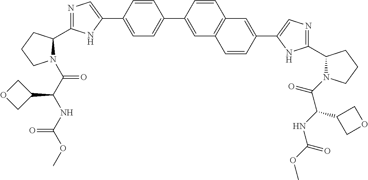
C1=C(C2=CN=C(C3N(C(C(NC(OC)=O)C4COC4)=O)CCC3)N2)C=CC(C2=CC3=C(C=C2)C=C(C2=CN=C(C4N(C(C(C5COC5)NC(=O)OC)=O)CCC4)N2)C=C3)=C1
